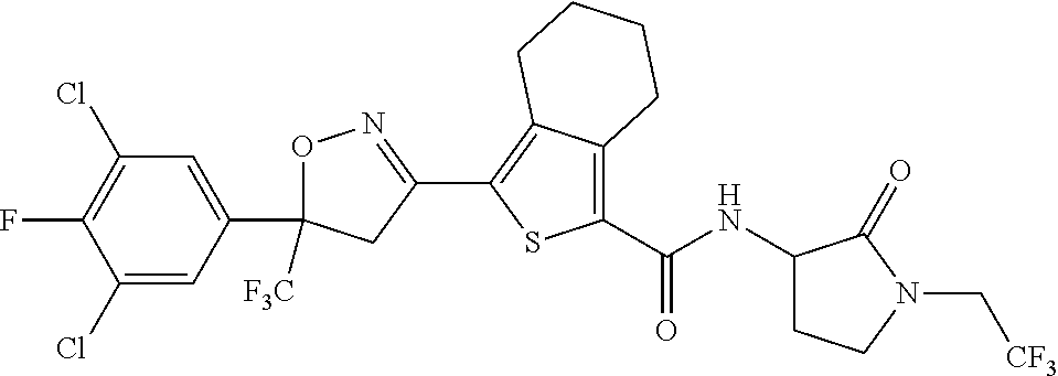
O1C(C2=CC(Cl)=C(F)C(Cl)=C2)([F3C])CC(C2=C3C(=C(C(=O)NC4CCN(C[CF3])C4=O)S2)CCCC3)=N1
